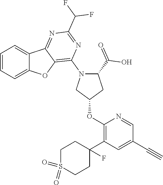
C1=CC=C2C(=C1)C1=NC(C(F)F)=NC(N3CC(OC4=C(C5(F)CCS(=O)(=O)CC5)C=C(C#C)C=N4)CC3C(O)=O)=C1O2
